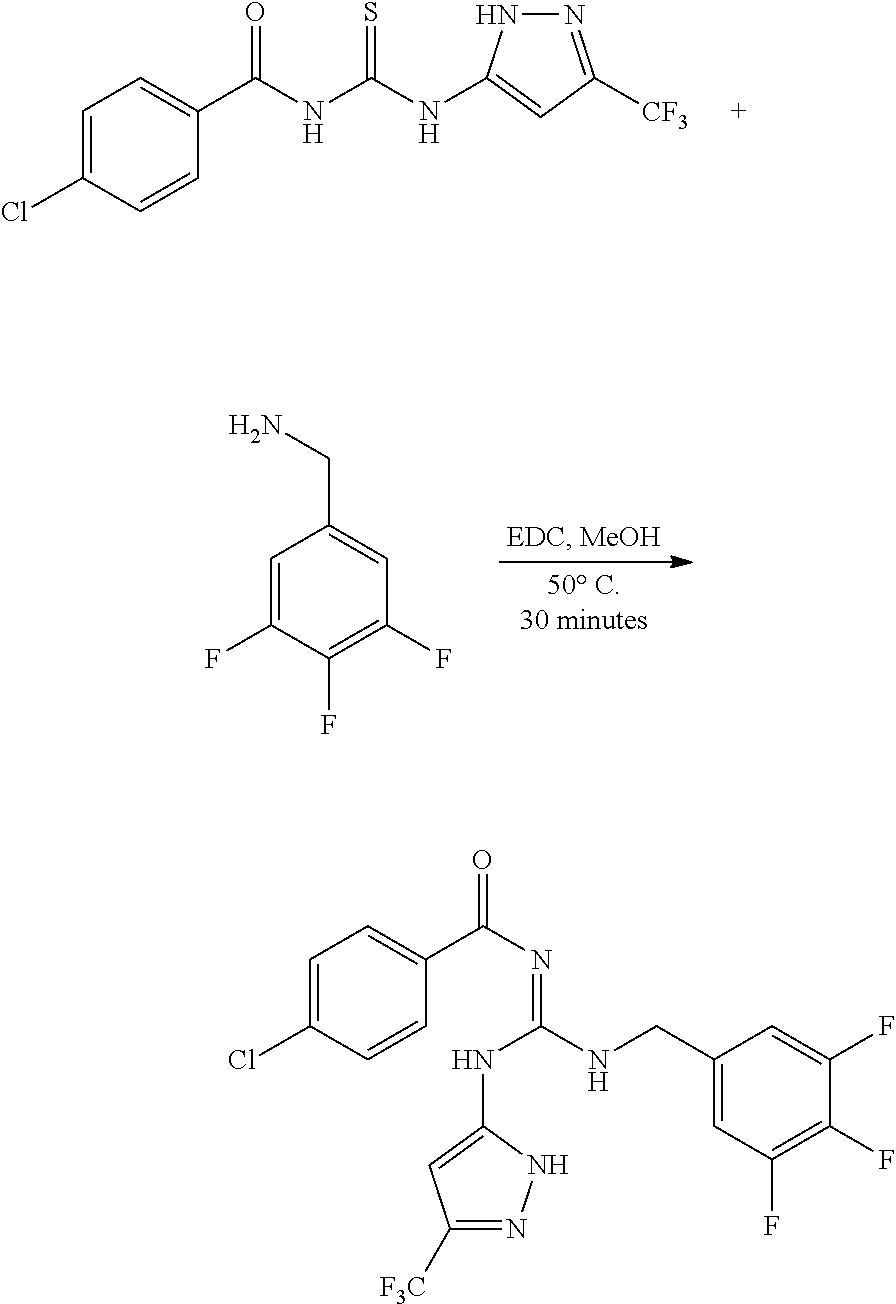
C1(F)=C(F)C(F)=CC(CN)=C1.C1=CC(Cl)=CC=C1C(NC(NC1=CC([CF3])=NN1)=S)=O.C1=CC(Cl)=CC=C1C(N=C(NCC1=CC(F)=C(F)C(F)=C1)NC1=CC([F3C])=NN1)=O
